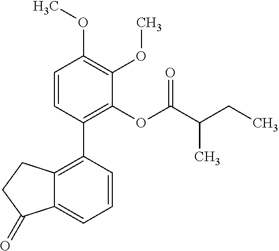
C1=CC(C2=C3C(=CC=C2)C(=O)CC3)=C(OC(C(CC)C)=O)C(OC)=C1OC
